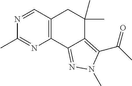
C12=C(N=C(C)N=C1)C1=NN(C)C(C(C)=O)=C1C(C)(C)C2
